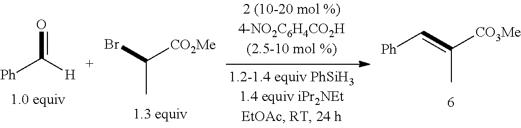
C([CO2Me])(C)Br.O=C([Ph])[H].C(C)([CO3Me])=C[Ph]
